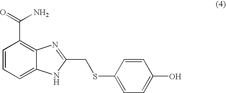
C1=CC=C2C(=C1C(=O)N)N=C(CSC1=CC=C(O)C=C1)[N H]2
